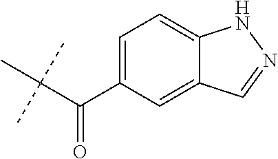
C(C(C)(C)C)(C1=CC=C2C(=C1)C=NN2)=O
